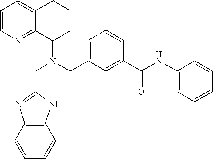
N(CC1=CC=CC(C(NC2=CC=CC=C2)=O)=C1)(C1CCCC2=CC=CN=C12)CC1=NC2=C(C=CC=C2)N1
